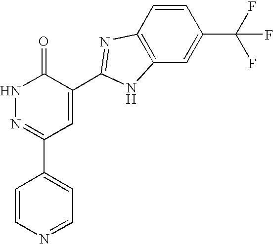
C1=CN=CC=C1C1=NNC(=O)C(C2=NC3=C(C=C(C(F)(F)F)C=C3)N2)=C1
